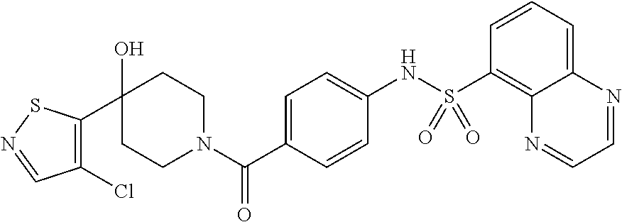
C1(O)(C2=C(Cl)C=NS2)CCN(C(C2=CC=C(NS(C3=C4C(=CC=C3)N=CC=N4)(=O)=O)C=C2)=O)CC1
